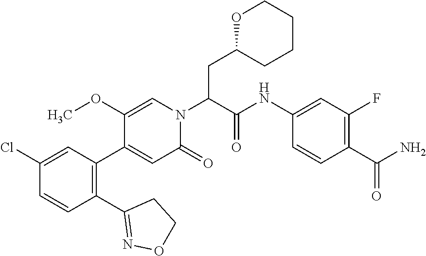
C1(OC)=CN(C(C(=O)NC2=CC(F)=C(C(N)=O)C=C2)CC2CCCCO2)C(=O)C=C1C1=C(C2=NOCC2)C=CC(Cl)=C1
